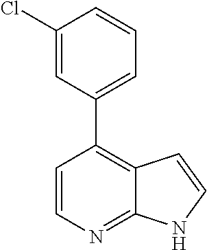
C1=CN=C2C(=C1C1=CC=CC(Cl)=C1)C=CN2
